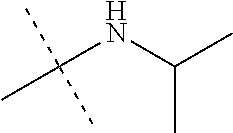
CC(NC(C)C)(C)C
